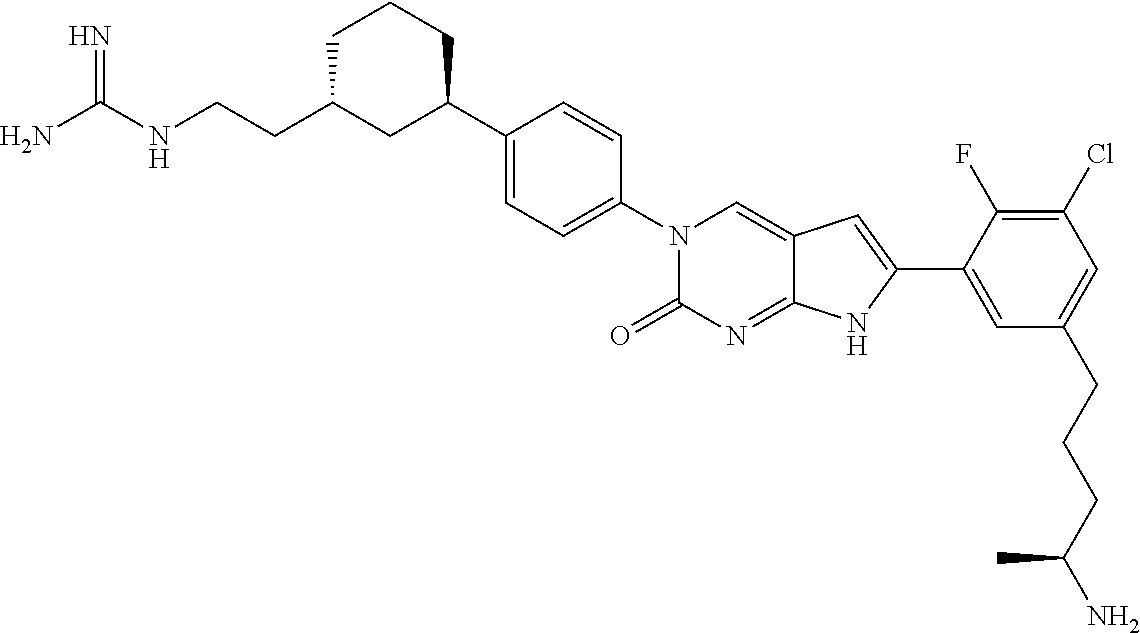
C(CC1CC(C2=CC=C(N3C(=O)N=C4C(=C3)C=C(C3=CC(CCCC(N)C)=CC(Cl)=C3F)N4)C=C2)CCC1)NC(N)=N
